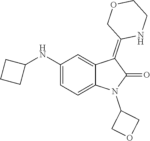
C1(NC2CCC2)=CC=C2C(=C1)C(=C1NCCOC1)C(=O)N2C1COC1
